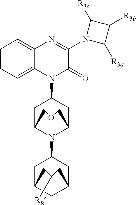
C1=CC=C2C(=C1)N=C(N1C([R3a])C([R3b])C1[R3c])C(=O)N2C1CC2N(C3CC4CC(C3)CC([R8])C4)C(C1)COC2
